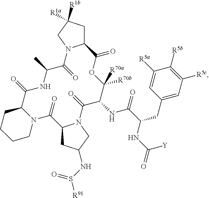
C12CC([R1a])([R1b])CN1C(=O)C(C)NC(=O)C1N(C(=O)C3CC(NS([R91])=O)CN3C(=O)C(NC(=O)C(CC3=CC([R5c])=C([R5b])C([R5a])=C3)NC([Y])=O)C([R70b])([R70a])OC2=O)CCCC1
